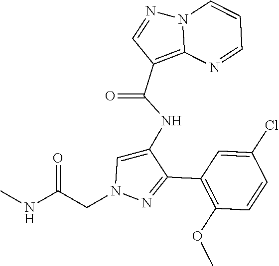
C1(C2=NN(CC(NC)=O)C=C2NC(C2=C3N(N=C2)C=CC=N3)=O)=C(OC)C=CC(Cl)=C1
